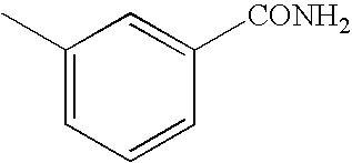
C1=CC([CONH2])=CC(C)=C1
